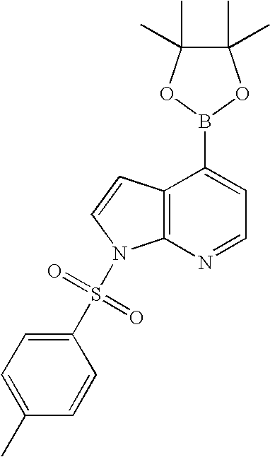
C12=C(N=CC=C1B1OC(C)(C)C(C)(C)O1)N(S(=O)(=O)C1=CC=C(C)C=C1)C=C2
